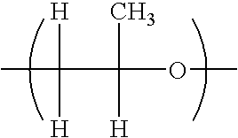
CC(C(OC)(C)[H])([H])[H]
